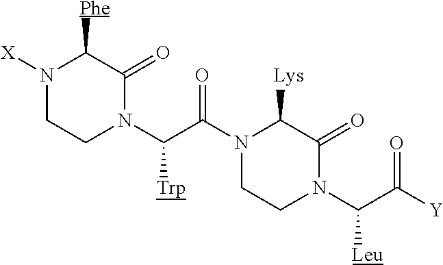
N1([X])CCN(C([Trp])C(=O)N2CCN(C([Leu])C(=O)[Y])C(=O)C2[Lys])C(=O)C1[Phe]
